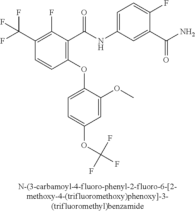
C1(OC2=CC=C(OC(F)(F)F)C=C2OC)=C(C(NC2=CC=C(F)C(C(N)=O)=C2)=O)C(F)=C(C(F)(F)F)C=C1
